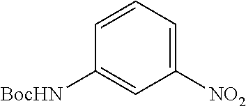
C1([BocHN])=CC([NO2])=CC=C1
